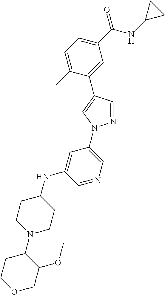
C1=C(C)C(C2=CN(C3=CN=CC(NC4CCN(C5CCOCC5OC)CC4)=C3)N=C2)=CC(C(NC2CC2)=O)=C1
